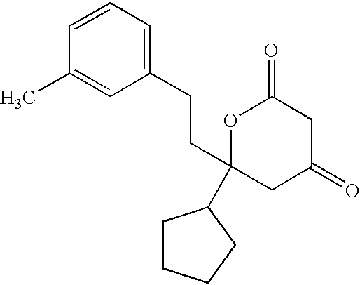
O1C(CCC2=CC=CC(C)=C2)(C2CCCC2)CC(=O)CC1=O
